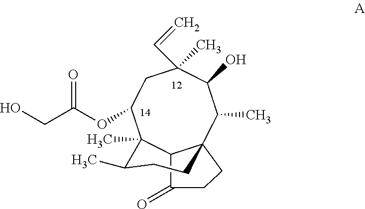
C12C(=O)CCC13C(C)C(O)C(C=C)(C)CC(OC(CO)=O)C2(C)C(C)CC3
